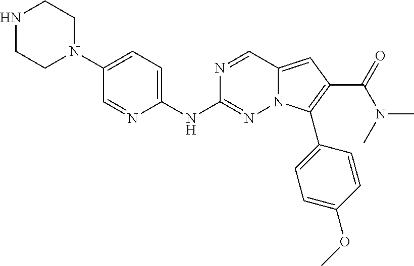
N1CCN(C2=CC=C(NC3=NN4C(=CC(C(=O)N(C)C)=C4C4=CC=C(OC)C=C4)C=N3)N=C2)CC1
